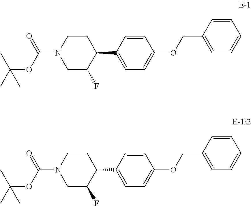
C1C(F)C(C2=CC=C(OCC3=CC=CC=C3)C=C2)CCN1C(OC(C)(C)C)=O.C1C(F)C(C2=CC=C(OCC3=CC=CC=C3)C=C2)CCN1C(OC(C)(C)C)=O
